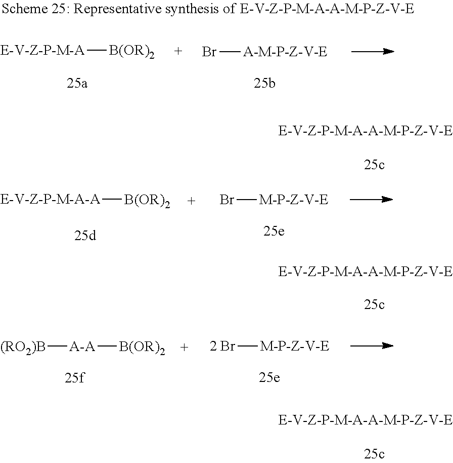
[E-V-Z-P-M-A][B(OR)2].Br[A-M-P-Z-V-E].[E-V-Z-P-M-A-A][B(OR)2].Br[M-P-Z-V-E].[2 Br][M-P-Z-V-E].[A-A]([(RO2)B])[B(OR)2]
